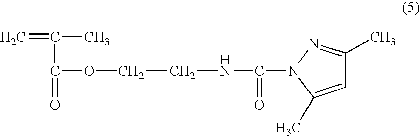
C1=C(C)N(C(=O)NCCOC(=O)C(C)=C)N=C1C
